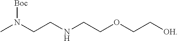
CN(CCNCCOCC[OH])[Boc]
